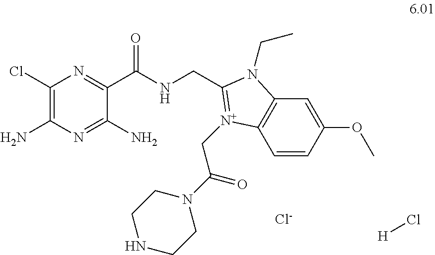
C1(Cl)=C(N)N=C(N)C(C(NCC2=[N+](CC(N3CCNCC3)=O)C3=C(C=C(OC)C=C3)N2CC)=O)=N1.[H]Cl.[Cl-]
